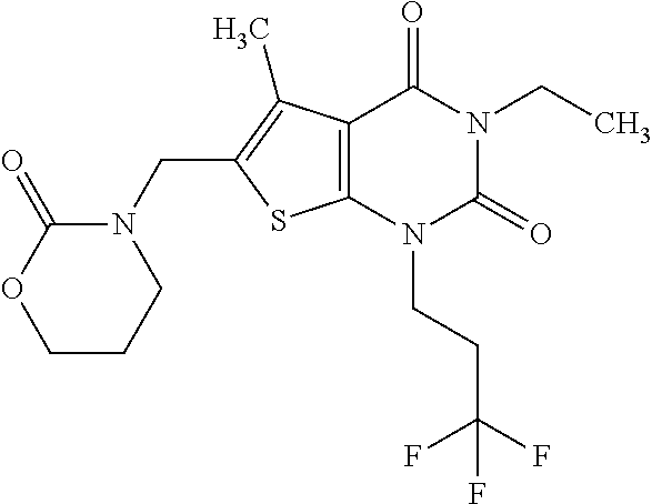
C12=C(N(CCC(F)(F)F)C(=O)N(CC)C1=O)SC(CN1C(=O)OCCC1)=C2C
